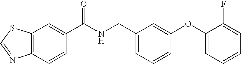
C12=C(C=C(C(NCC3=CC=CC(OC4=CC=CC=C4F)=C3)=O)C=C1)SC=N2
